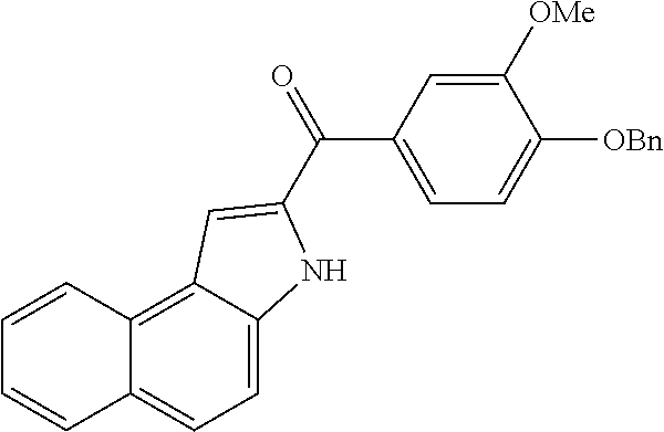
C1=C2C(=C3C(=C1)C=CC=C3)C=C(C(=O)C1=CC=C([OBn])C([OMe])=C1)N2
